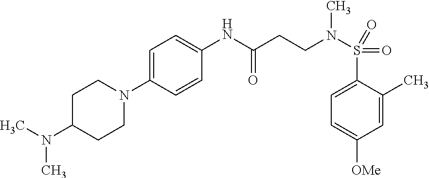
C1(NC(=O)CCN(C)S(=O)(=O)C2=CC=C([OMe])C=C2C)=CC=C(N2CCC(N(C)C)CC2)C=C1
